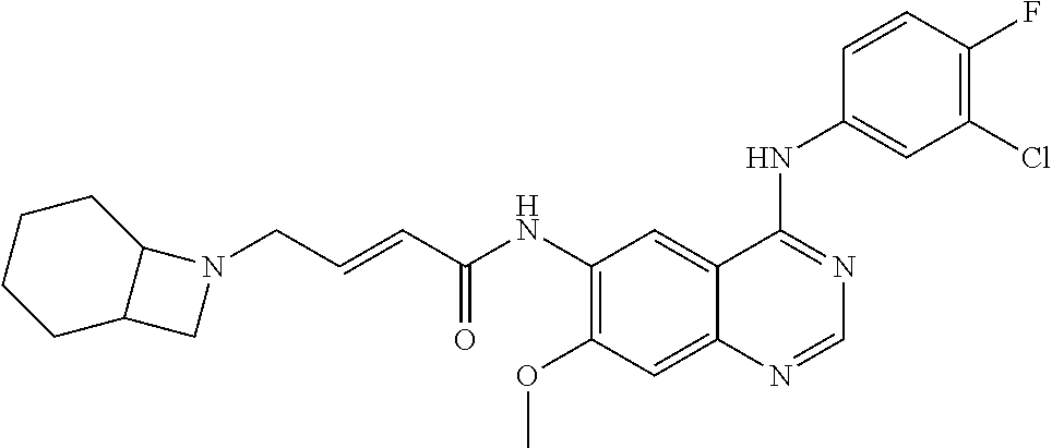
N1(CC=CC(NC2=C(OC)C=C3C(=C2)C(NC2=CC(Cl)=C(F)C=C2)=NC=N3)=O)C2C(C1)CCCC2
